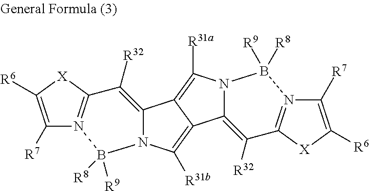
C12=C([R32])C3=N(B([R8])([R9])N1C([R31a])=C1C2=C([R31b])N2C1=C([R32])C1=N(B2([R8])[R9])C([R7])=C([R6])[X]1)C([R7])=C([R6])[X]3
